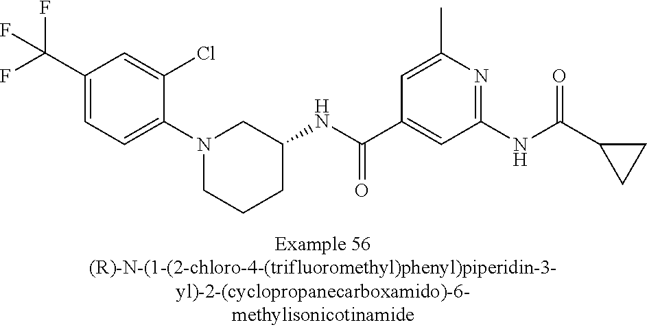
C1(C(F)(F)F)=CC=C(N2CCCC(NC(C3=CC(NC(C4CC4)=O)=NC(C)=C3)=O)C2)C(Cl)=C1
